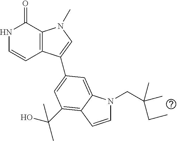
N1C=CC2=C(C1=O)N(C)C=C2C1=CC(C(O)(C)C)=C2C(=C1)N(CC(C)(CC)C)C=C2
